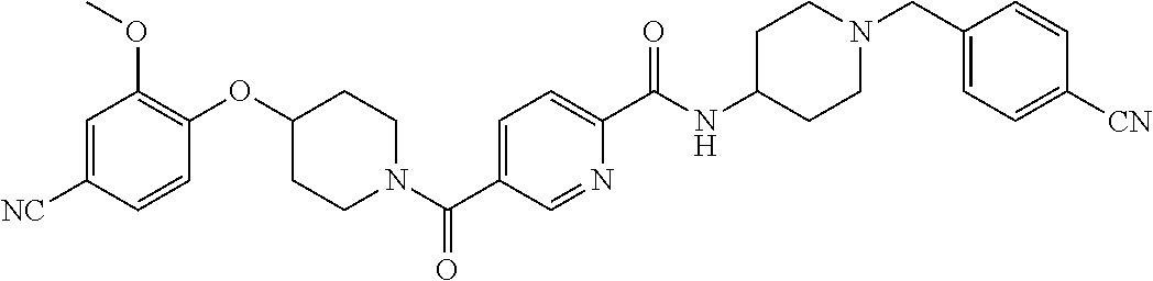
C1=C([NC])C=CC(OC2CCN(C(C3=CC=C(C(NC4CCN(CC5=CC=C([CN])C=C5)CC4)=O)N=C3)=O)CC2)=C1OC
